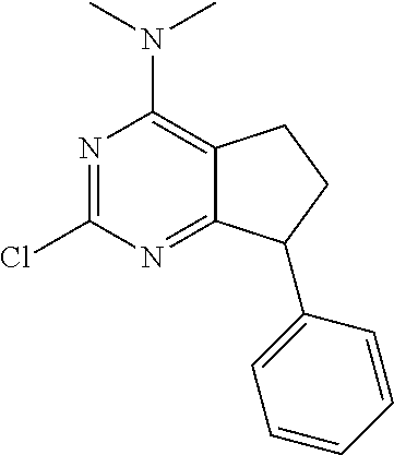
N1=C(Cl)N=C2C(=C1N(C)C)CCC2C1=CC=CC=C1
